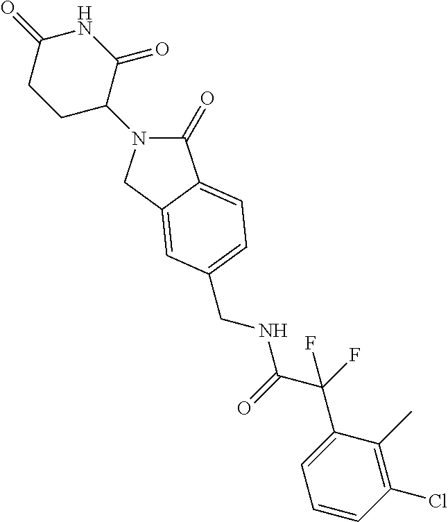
C1(=O)N(C2C(=O)NC(=O)CC2)CC2=CC(CNC(C(F)(C3=CC=CC(Cl)=C3C)F)=O)=CC=C12
